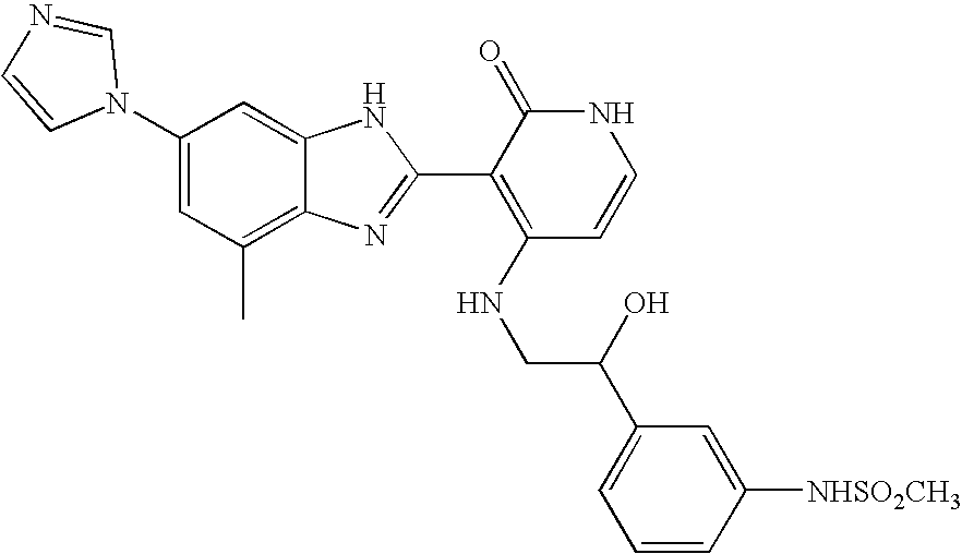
C1(C)=C2C(=CC(N3C=NC=C3)=C1)NC(C1=C(NCC(C3=CC=CC([NHSO2CH3])=C3)O)C=CNC1=O)=N2
